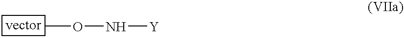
CON[Y]
